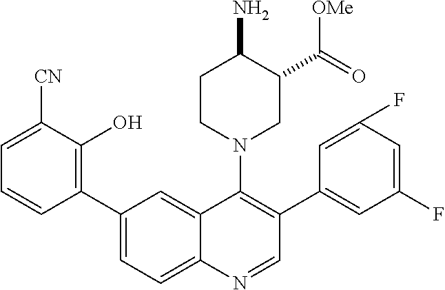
C1([CN])=CC=CC(C2=CC=C3C(=C2)C(N2CC(C(=O)[OMe])C(N)CC2)=C(C2=CC(F)=CC(F)=C2)C=N3)=C1O
